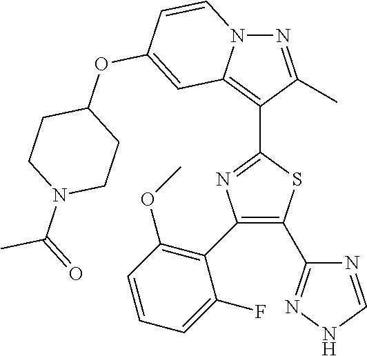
N1C=NC(C2=C(C3=C(OC)C=CC=C3F)N=C(C3=C4N(N=C3C)C=CC(OC3CCN(C(=O)C)CC3)=C4)S2)=N1
